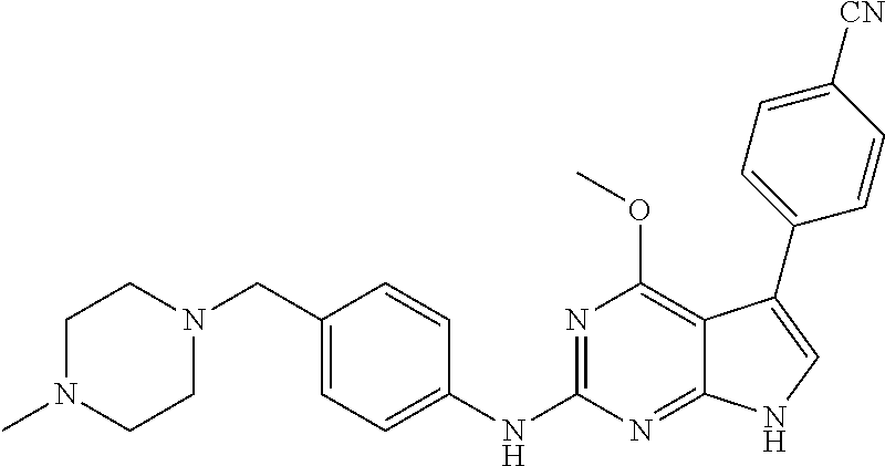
C1N(C)CCN(CC2=CC=C(NC3=NC(OC)=C4C(=N3)NC=C4C3=CC=C([CN])C=C3)C=C2)C1
